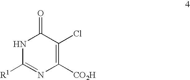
N1C([R1])=NC([CO2H])=C(Cl)C1=O
